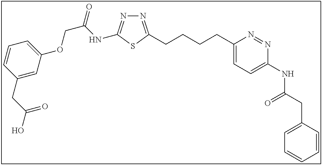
N1=C(CCCCC2=CC=C(NC(CC3=CC=CC=C3)=O)N=N2)SC(NC(COC2=CC=CC(CC(O)=O)=C2)=O)=N1
